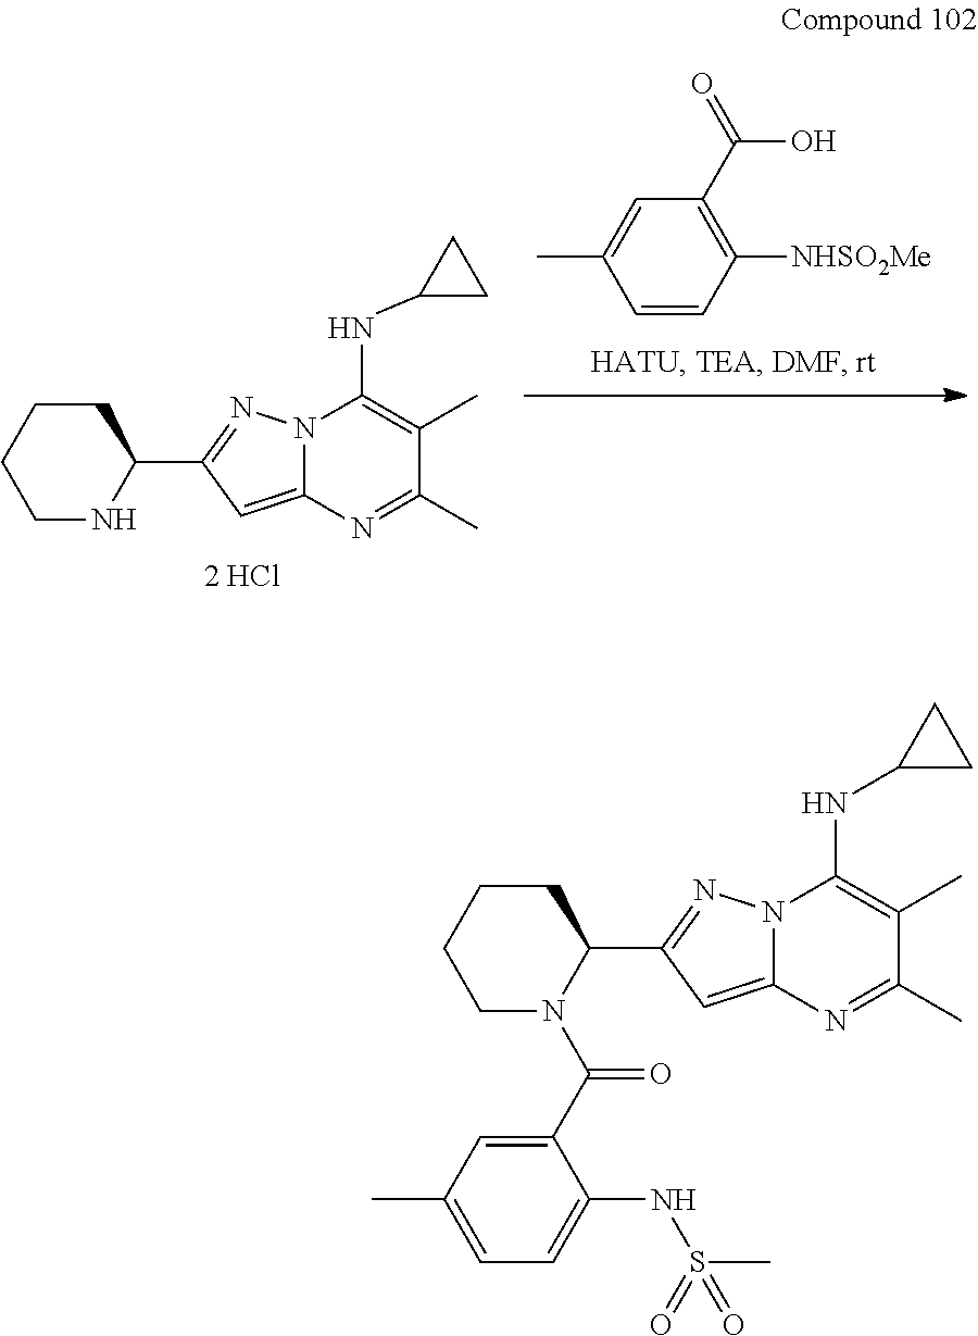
C1=CC([NHSO2Me])=C(C(=O)O)C=C1C.N1C(C2=NN3C(=C2)N=C(C)C(C)=C3NC2CC2)CCCC1.C1(C(N2C(C3=NN4C(=C3)N=C(C)C(C)=C4NC3CC3)CCCC2)=O)=CC(C)=CC=C1NS(C)(=O)=O
